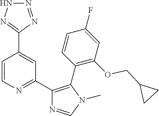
C1=CN=C(C2=C(C3=C(OCC4CC4)C=C(F)C=C3)N(C)C=N2)C=C1C1=NNN=N1
